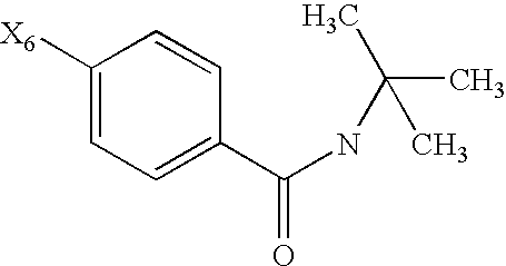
C1([X6])=CC=C(C(NC(C)(C)C)=O)C=C1
